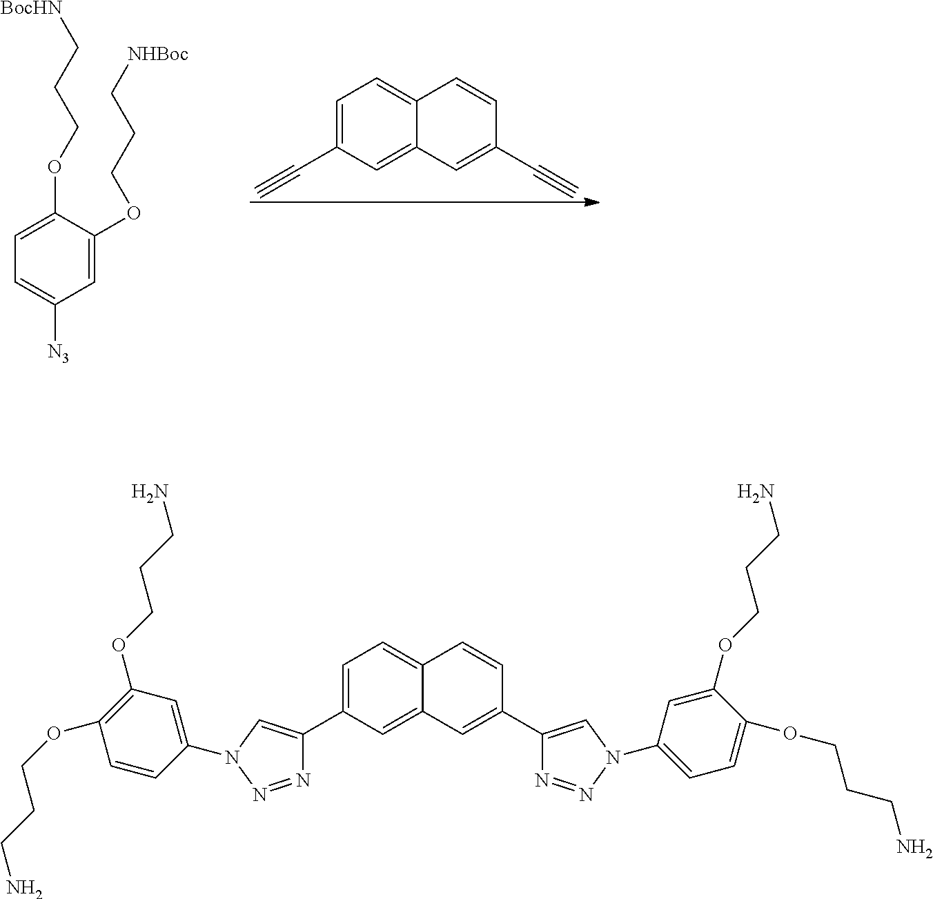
C1=C(C#C)C=C2C(=C1)C=CC(C#C)=C2.C1=C(OCCC[BocHN])C(OCCC[NHBoc])=CC([N3])=C1.C1=C(C2=CN(C3=CC(OCCCN)=C(OCCCN)C=C3)N=N2)C=C2C(=C1)C=CC(C1=CN(C3=CC=C(OCCCN)C(OCCCN)=C3)N=N1)=C2
